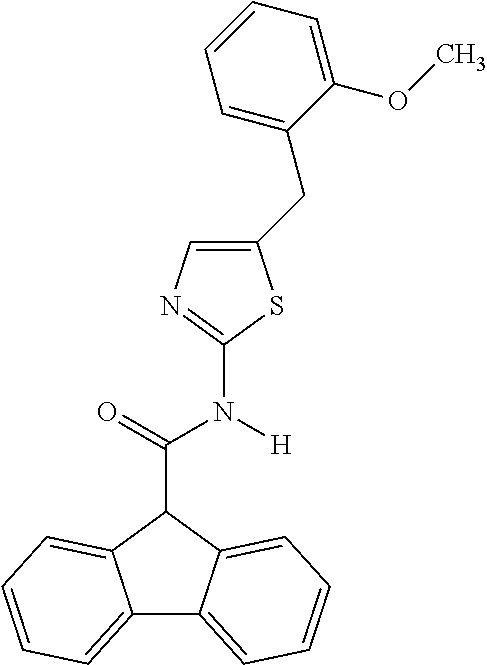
C12=CC=CC=C1C(C(=O)N([H])C1=NC=C(CC3=CC=CC=C3OC)S1)C1=CC=CC=C21
